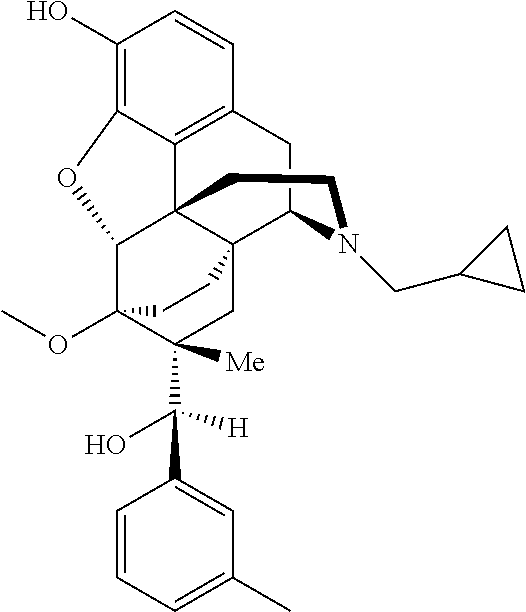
C1(O)=C2C3=C(C=C1)CC1N(CC4CC4)CCC34C(C3(OC)C(C([H])(O)C5=CC(C)=CC=C5)([Me])CC41CC3)O2
